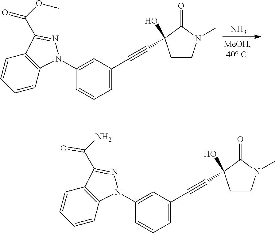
N.C1(N2C3=C(C=CC=C3)C(C(OC)=O)=N2)=CC(C#CC2(O)CCN(C)C2=O)=CC=C1.C1(N2C3=C(C=CC=C3)C(C(N)=O)=N2)=CC(C#CC2(O)CCN(C)C2=O)=CC=C1
